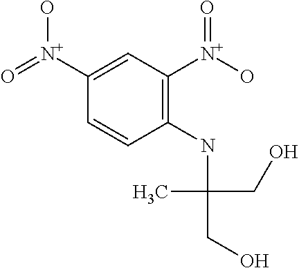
C1([N+](=O)O)=CC([N+](O)=O)=C(NC(C)(CO)CO)C=C1
